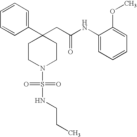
C1=CC=CC(C2(CC(NC3=CC=CC=C3OC)=O)CCN(S(NCCC)(=O)=O)CC2)=C1
